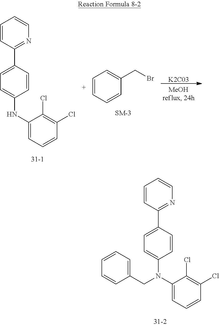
C1=CC(C2=CC=C(NC3=CC=CC(Cl)=C3Cl)C=C2)=NC=C1.C1=CC=CC(CBr)=C1.[K2C03].C1=CC(C2=CC=C(N(C3=CC=CC(Cl)=C3Cl)CC3=CC=CC=C3)C=C2)=NC=C1
